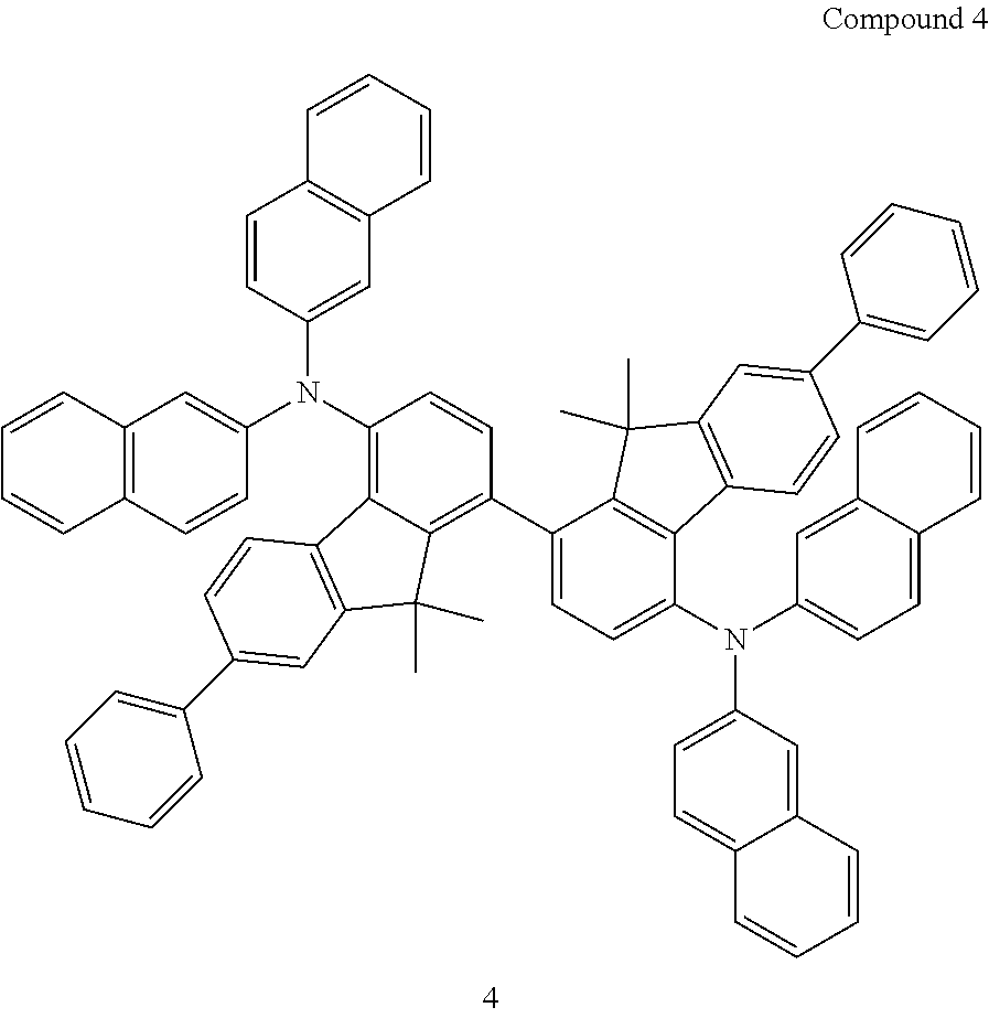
C1=CC(N(C2=C3C(=C(C4=CC=C(N(C5=CC=C6C(=C5)C=CC=C6)C5=CC=C6C(=C5)C=CC=C6)C5=C4C(C)(C)C4=C5C=CC(C5=CC=CC=C5)=C4)C=C2)C(C)(C)C2=C3C=CC(C3=CC=CC=C3)=C2)C2=CC3=C(C=C2)C=CC=C3)=CC2=C1C=CC=C2
